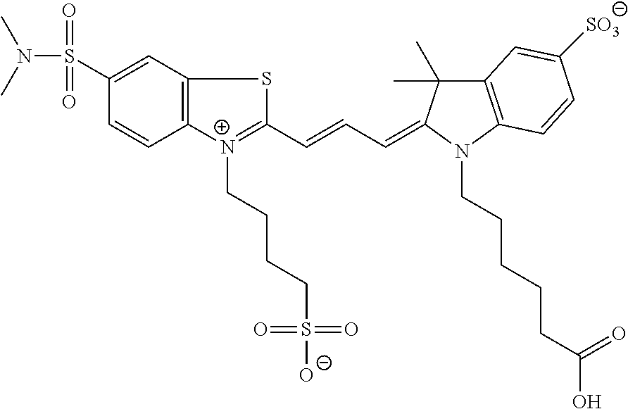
N(S(C1=CC2=C(C=C1)[N+](CCCCS(=O)(=O)[O-])=C(C=CC=C1C(C)(C)C3=C(N1CCCCCC(O)=O)C=CC([SO3])=C3)S2)(=O)=O)(C)C
